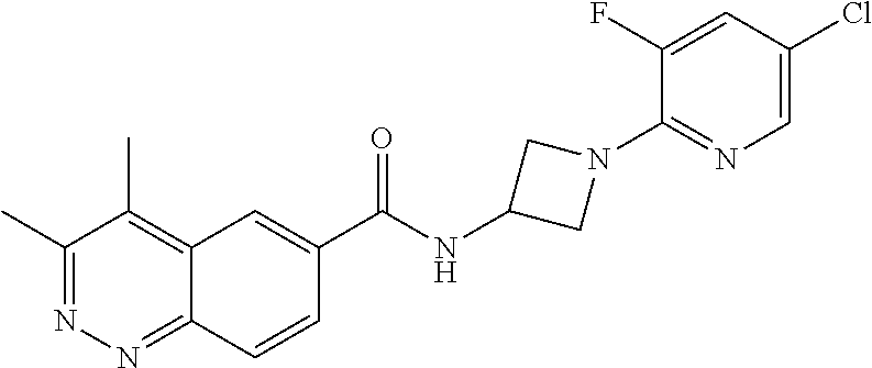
C1(C)=NN=C2C(=C1C)C=C(C(NC1CN(C3=NC=C(Cl)C=C3F)C1)=O)C=C2
